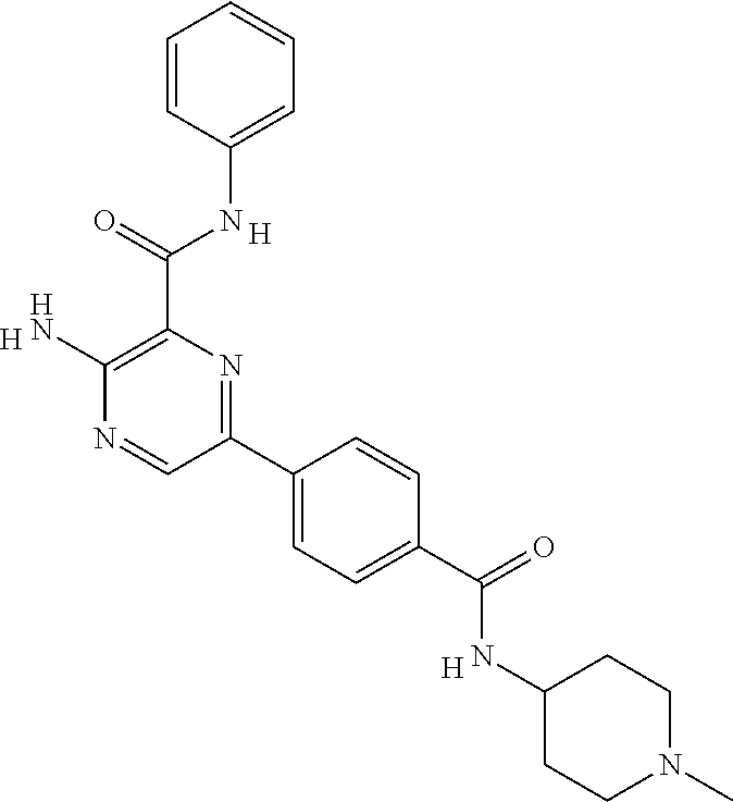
C1=C(NC(C2=C(N)N=CC(C3=CC=C(C(=O)NC4CCN(C)CC4)C=C3)=N2)=O)C=CC=C1.[H].[H].[H]
